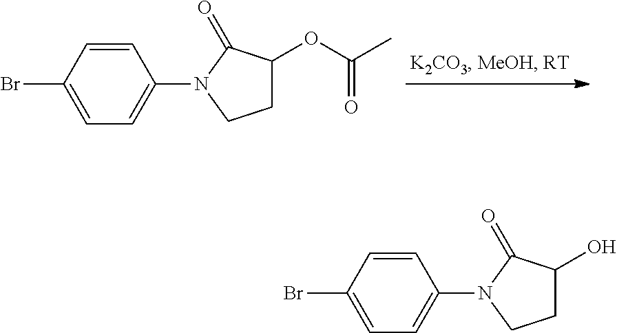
C1C(OC(=O)C)C(=O)N(C2=CC=C(Br)C=C2)C1.C1C(O)C(=O)N(C2=CC=C(Br)C=C2)C1
